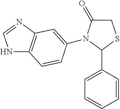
C1C(=O)N(C2=CC3=C(NC=N3)C=C2)C(C2=CC=CC=C2)S1
